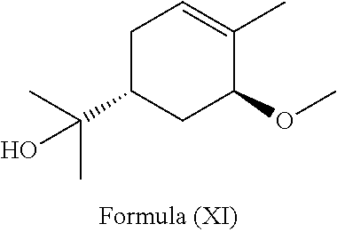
C1C(C(C)(C)O)CC(OC)C(C)=C1
